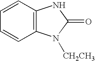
C1=CC2=C(C=C1)N([CH2CH3])C(=O)N2
